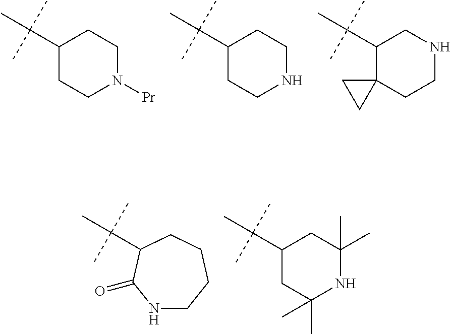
C1(C(C)(C)C)CCN([Pr])CC1.C1(C(C)(C)C)CCNCC1.C1(C(C)(C)C)C2(CCNC1)CC2.C1(C(C)(C)C)CC(C)(C)NC(C)(C)C1.N1CCCCC(C(C)(C)C)C1=O
